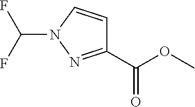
O(C(C1=NN(C(F)F)C=C1)=O)C
